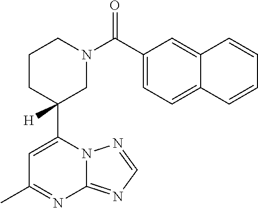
N12C(=NC=N1)N=C(C)C=C2C1([H])CN(C(=O)C2=CC=C3C(=C2)C=CC=C3)CCC1
